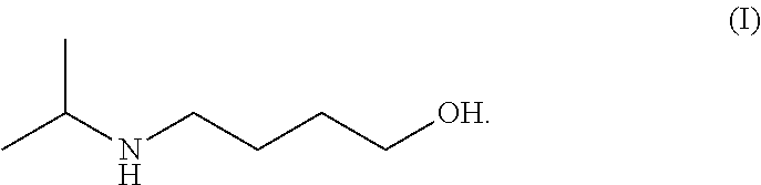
CC(NCCCC[OH])C
